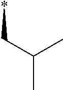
CC(C*)C
